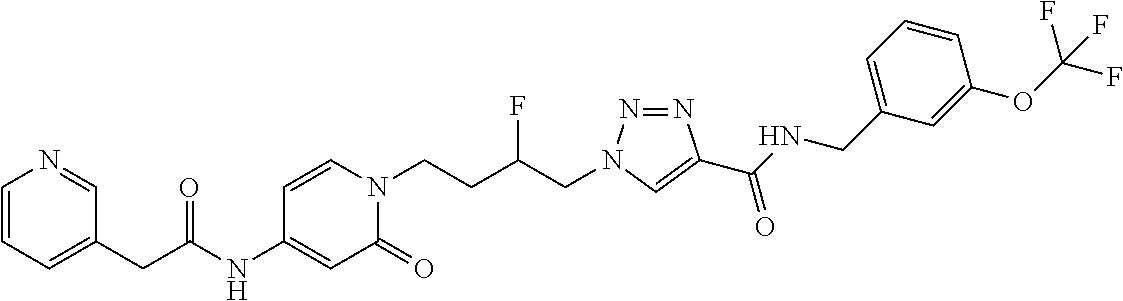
C1=C(NC(CC2=CC=CN=C2)=O)C=CN(CCC(CN2N=NC(C(NCC3=CC=CC(OC(F)(F)F)=C3)=O)=C2)F)C1=O
